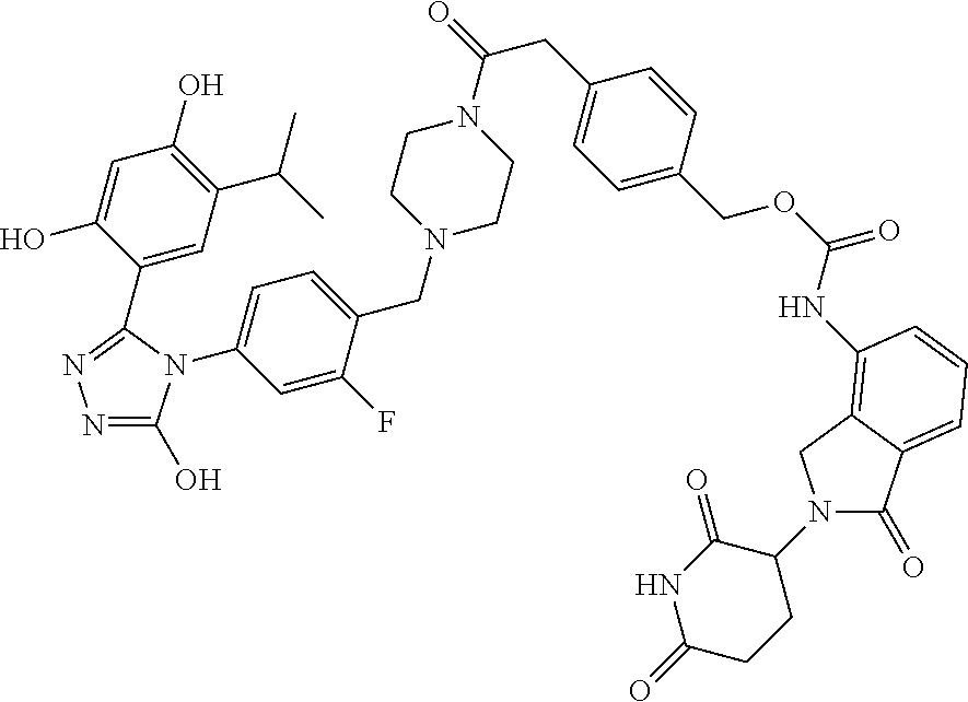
C1(C2=NN=C(O)N2C2=CC=C(CN3CCN(C(=O)CC4=CC=C(COC(=O)NC5=C6C(=CC=C5)C(=O)N(C5C(=O)NC(=O)CC5)C6)C=C4)CC3)C(F)=C2)=CC(C(C)C)=C(O)C=C1O
